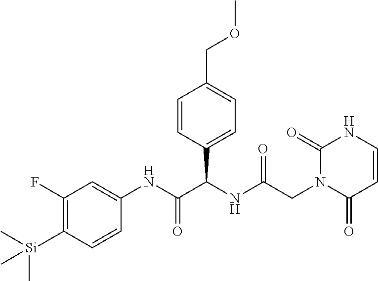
C1=CC(C(NC(CN2C(=O)C=CNC2=O)=O)C(NC2=CC(F)=C([Si](C)(C)C)C=C2)=O)=CC=C1COC
